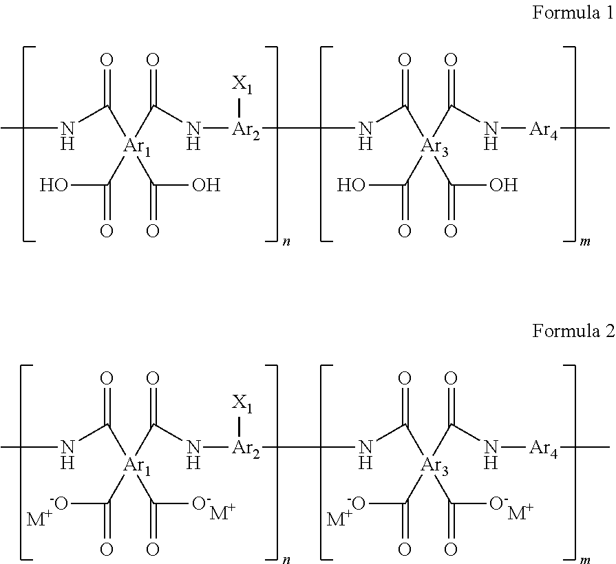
[Ar1](C(N[Ar2]([X1])NC([Ar3](C(N[Ar4]C)=O)(C(O)=O)C(O)=O)=O)=O)(C(NC)=O)(C(O)=O)C(O)=O.[Ar1](C(N[Ar2]([X1])NC([Ar3](C(N[Ar4]C)=O)(C([-O])=O)C([O-])=O)=O)=O)(C(NC)=O)(C([-O])=O)C([O-])=O.[M+].[M+].[M+].[M+]
